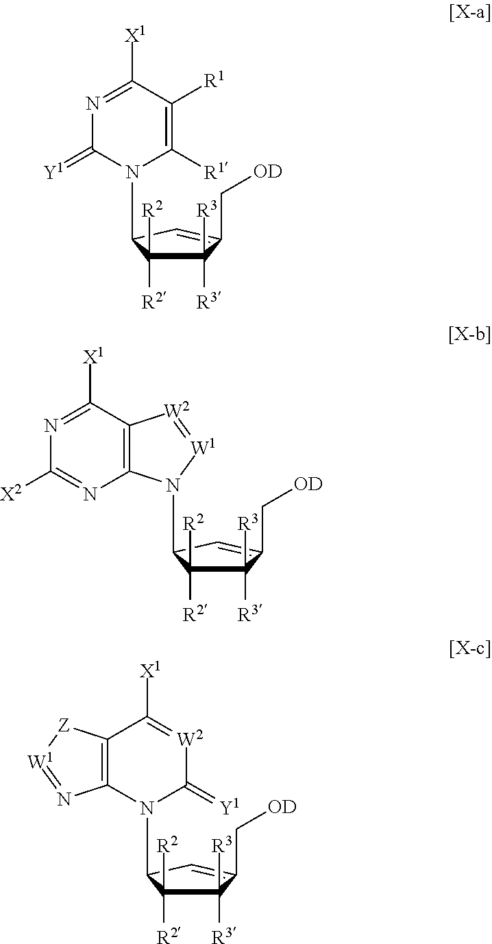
C1([R3])([R3])C([R2])([R2])C(N2C([R1])=C([R1])C([X1])=NC2=[Y1])C=C1C[OD].C1([R3])([R3])C([R2])([R2])C(N2C3=C([W2]=[W1]2)C([X1])=NC([X2])=N3)C=C1C[OD].C1([R3])([R3])C([R2])([R2])C(N2C(=[Y1])[W2]=C([X1])C3=C2N=[W1][Z]3)C=C1C[OD]
